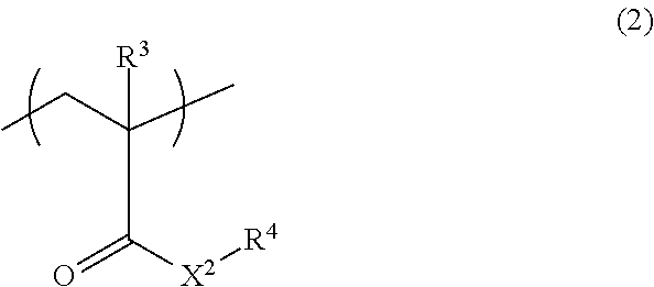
O=C([X2][R4])C(C)([R3])CC
